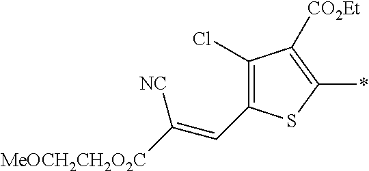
C1(C=C([MeOCH2CH2O2C])[NC])=C(Cl)C([CO2Et])=C(*)S1
